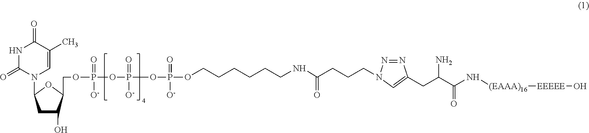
C1C(O)C(COP(=O)([O-])OP(=O)([O-])OP(OCCCCCCNC(CCCN2N=NC(CC(C(N[(EAAA)16][EEEEE]O)=O)N)=C2)=O)(=O)[O-])OC1N1C=C(C)C(=O)NC1=O
